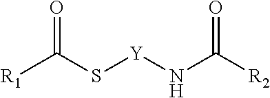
[R1]C(S[Y]NC([R2])=O)=O
